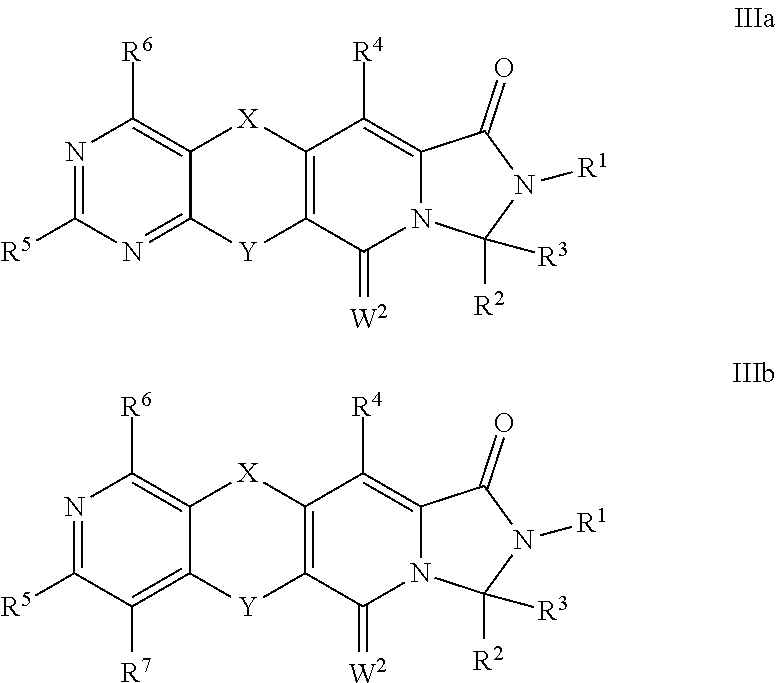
N1=C([R5])N=C2C(=C1[R6])[X]C1=C([Y]2)C(=[W2])N2C(=C1[R4])C(=O)N([R1])C2([R3])[R2].N1=C([R5])C([R7])=C2C(=C1[R6])[X]C1=C([Y]2)C(=[W2])N2C(=C1[R4])C(=O)N([R1])C2([R3])[R2]
